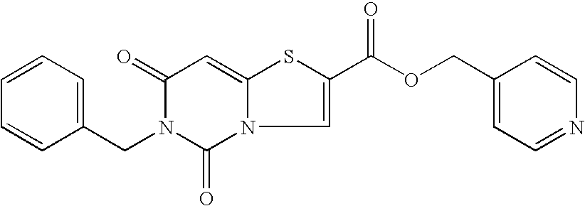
C1=C(CN2C(=O)C=C3N(C2=O)C=C(C(OCC2=CC=NC=C2)=O)S3)C=CC=C1
